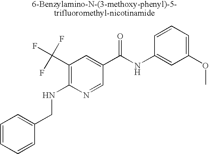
C1=CC=CC(CNC2=C(C(F)(F)F)C=C(C(NC3=CC(OC)=CC=C3)=O)C=N2)=C1
